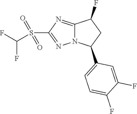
C12=NC(S(C(F)F)(=O)=O)=NN1C(C1=CC=C(F)C(F)=C1)CC2F
